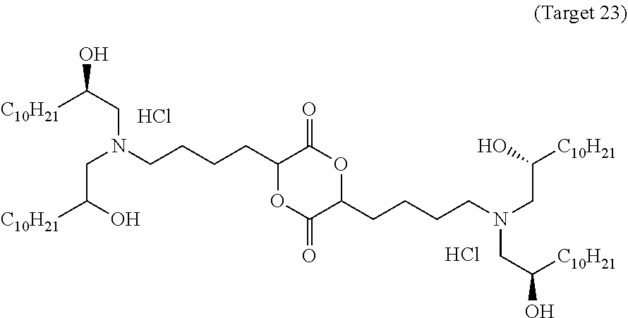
O=C1OC(CCCCN(CC([C10H21])O)CC(O)[C10H21])C(=O)OC1CCCCN(CC([C10H21])O)CC(O)[C10H21].Cl.Cl
